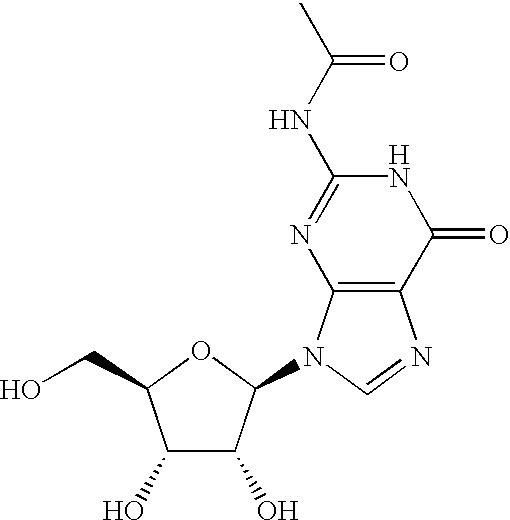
C12=C(N=CN1C1C(O)C(O)C(CO)O1)C(=O)NC(NC(C)=O)=N2
